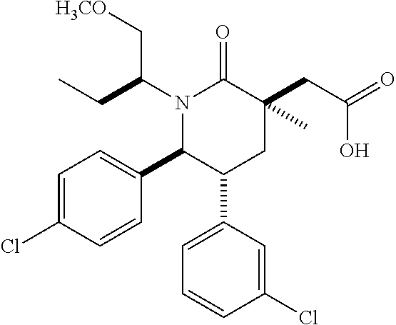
N1(C(CC)C[H3CO])C(C2=CC=C(Cl)C=C2)C(C2=CC=CC(Cl)=C2)CC(CC(=O)O)(C)C1=O
